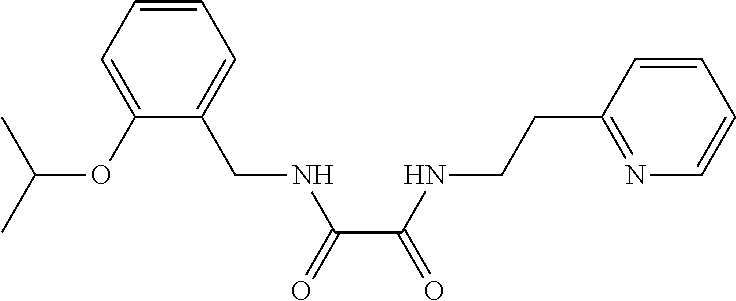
C1=C(OC(C)C)C(CNC(C(NCCC2=NC=CC=C2)=O)=O)=CC=C1
